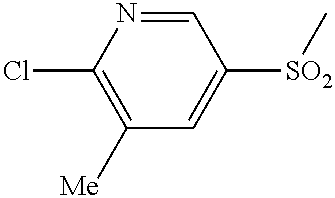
C1(Cl)=C([Me])C=C([SO2]C)C=N1
